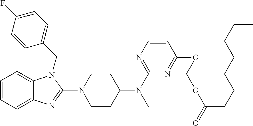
C1=CC=C2C(=C1)N(CC1=CC=C(F)C=C1)C(N1CCC(N(C3=NC=CC(OCOC(=O)CCCCCCC)=N3)C)CC1)=N2
